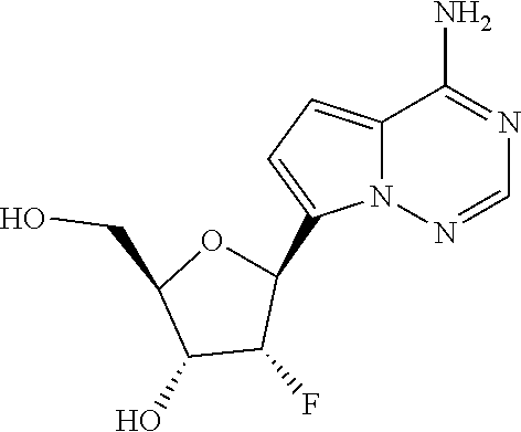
C12=CC=C(C3OC(CO)C(O)C3F)N1N=CN=C2N
